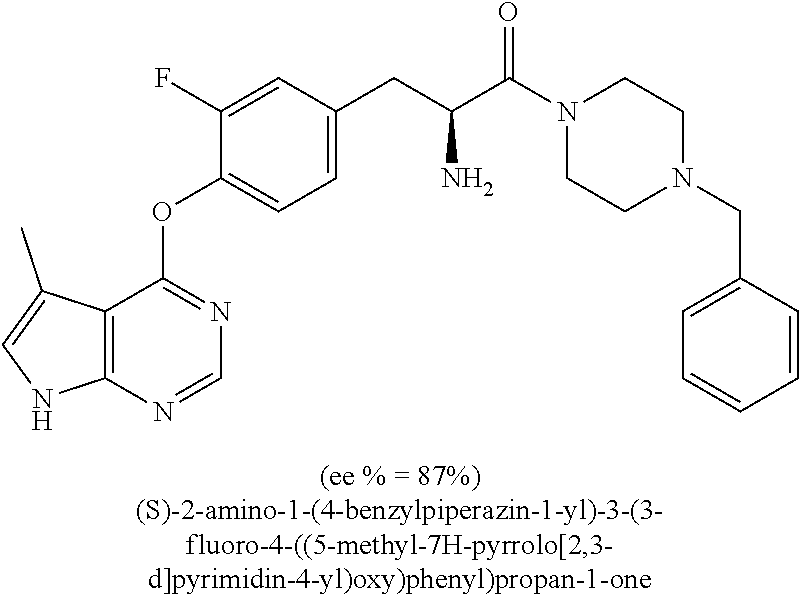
C1(F)=CC(CC(C(N2CCN(CC3=CC=CC=C3)CC2)=O)N)=CC=C1OC1=NC=NC2=C1C(C)=CN2
